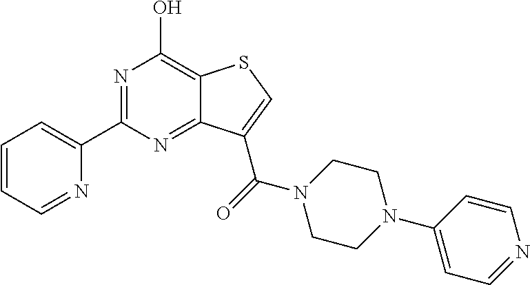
N1=C(C2=CC=CC=N2)N=C2C(=C1O)SC=C2C(=O)N1CCN(C2=CC=NC=C2)CC1
